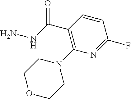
C(C1=C(N2CCOCC2)N=C(F)C=C1)(NN)=O
